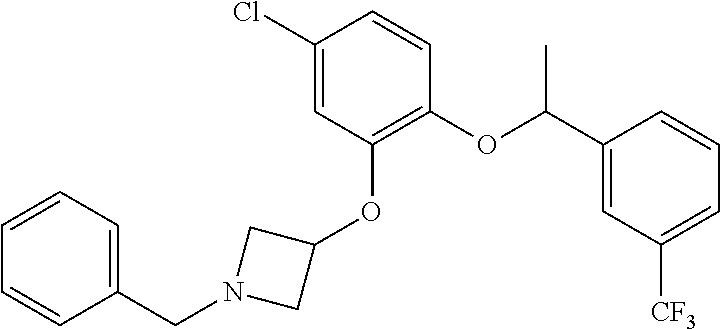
C1(Cl)=CC(OC2CN(CC3=CC=CC=C3)C2)=C(OC(C2=CC([CF3])=CC=C2)C)C=C1
